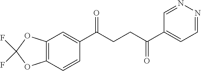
C1(C(CCC(C2=CC=NN=C2)=O)=O)=CC2=C(C=C1)OC(F)(F)O2
